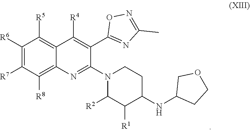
C1([R6])=C([R7])C([R8])=C2C(=C1[R5])C([R4])=C(C1=NC(C)=NO1)C(N1C([R2])C([R1])C(NC3CCOC3)CC1)=N2
